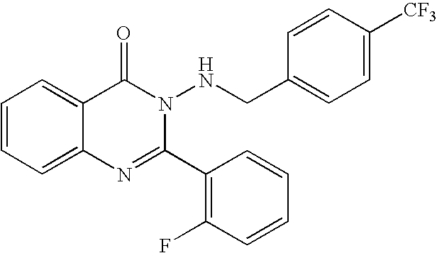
C1=CC=C2C(=C1)C(=O)N(NCC1=CC=C([CF3])C=C1)C(C1=C(F)C=CC=C1)=N2
